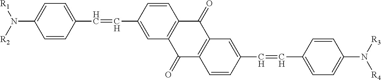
C1=CC(C=CC2=CC3=C(C=C2)C(=O)C2=C(C3=O)C=CC(C=CC3=CC=C(N([R4])[R3])C=C3)=C2)=CC=C1N([R2])[R1]
